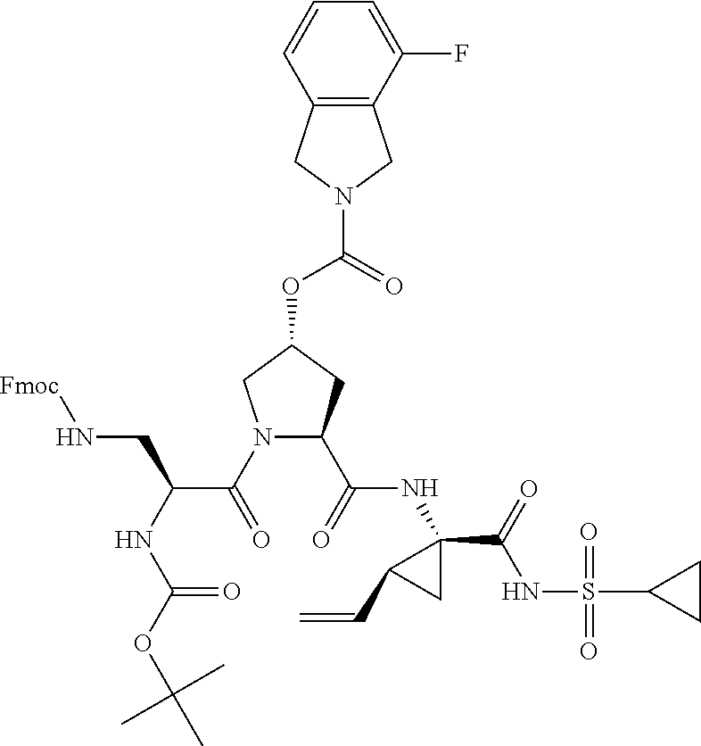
O=C(OC1CN(C(=O)C(NC(OC(C)(C)C)=O)CN[Fmoc])C(C(=O)NC2(C(=O)NS(=O)(=O)C3CC3)CC2C=C)C1)N1CC2=C(C1)C=CC=C2F
